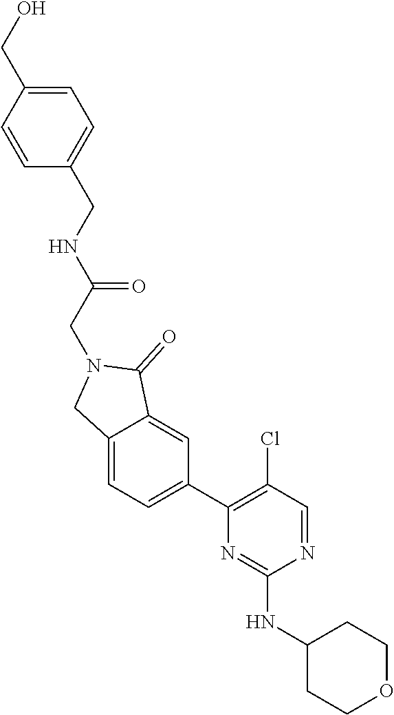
N1=CC(Cl)=C(C2=CC=C3C(=C2)C(=O)N(CC(=O)NCC2=CC=C(CO)C=C2)C3)N=C1NC1CCOCC1
